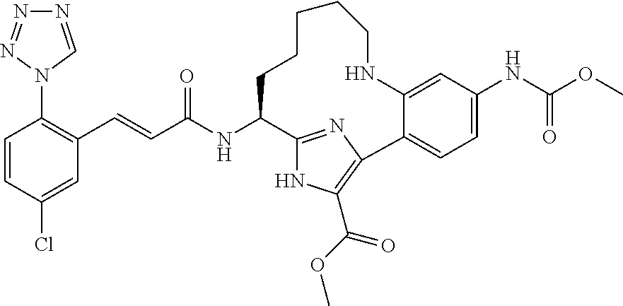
C1=CC(Cl)=CC(C=CC(NC2C3=NC(=C(C(OC)=O)N3)C3=CC=C(NC(OC)=O)C=C3NCCCCC2)=O)=C1N1C=NN=N1
